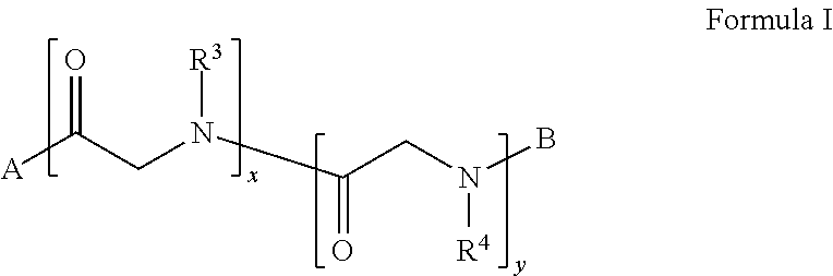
[A]C(CN([R3])C(=O)CN([R4])B)=O
